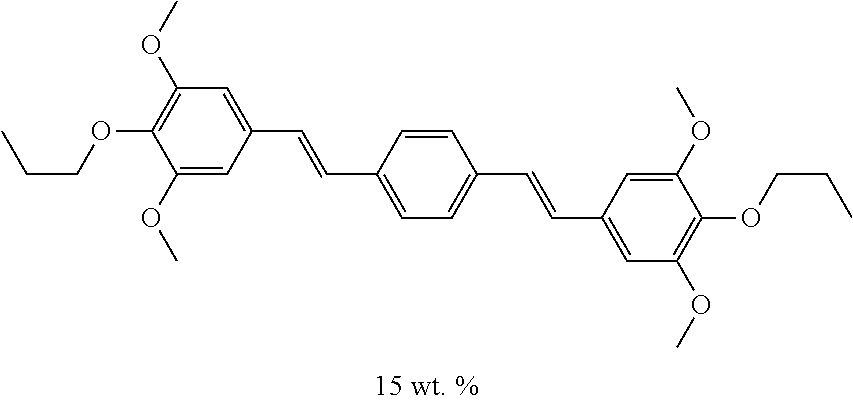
CCCOC1=C(OC)C=C(C=CC2=CC=C(C=CC3=CC(OC)=C(OCCC)C(OC)=C3)C=C2)C=C1OC
